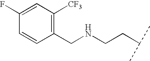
C1(CNCCC(C)C)=C([CF3])C=C(F)C=C1
